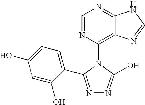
C1=NC(N2C(O)=NN=C2C2=CC=C(O)C=C2O)=C2C(=N1)NC=N2
